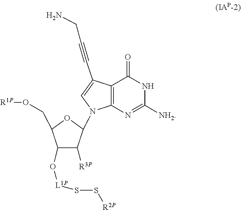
C1([NH2])=NC2=C(C(C#CCN)=CN2C2OC(CO[R1P])C(O[L1P]SS[R2P])C2[R3P])C(=O)N1
